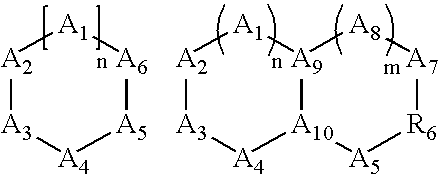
[A2]1[A3][A4][A5][A6][A1]1.[A2]1[A3][A4][A10]2[A9]([A1]1)[A8][A7][R6][A5]2
